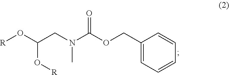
C1(COC(N(CC(O[R])O[R])C)=O)=CC=CC=C1
